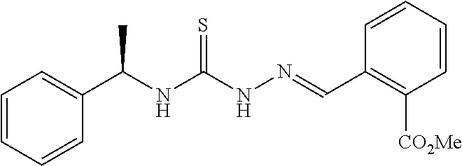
C1(C(NC(NN=CC2=C([CO2Me])C=CC=C2)=S)C)=CC=CC=C1
